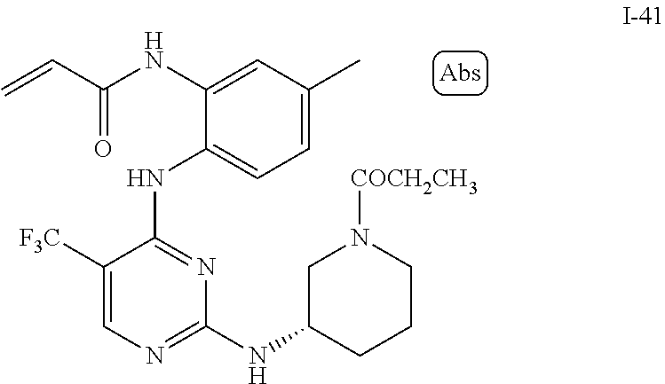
C1=C(C)C=C(NC(C=C)=O)C(NC2=NC(NC3CN([COCH2CH3])CCC3)=NC=C2[F3C])=C1
